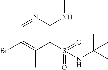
C1(S(=O)(=O)NC(C)(C)C)=C(NC)N=CC(Br)=C1C
